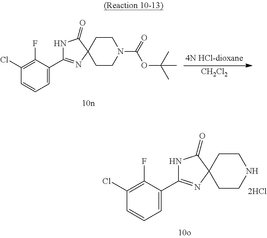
C1(Cl)=C(F)C(C2=NC3(CCNCC3)C(=O)N2)=CC=C1.C1(Cl)=C(F)C(C2=NC3(CCN(C(=O)OC(C)(C)C)CC3)C(=O)N2)=CC=C1.[CH2Cl2]
